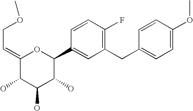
C1(=CCOC)C(O)C(O)C(O)C(C2=CC(CC3=CC=C(OC)C=C3)=C(F)C=C2)O1
